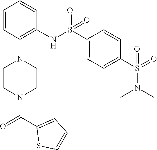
C1=CC(N2CCN(C(C3=CC=CS3)=O)CC2)=C(NS(C2=CC=C(S(=O)(N(C)C)=O)C=C2)(=O)=O)C=C1
